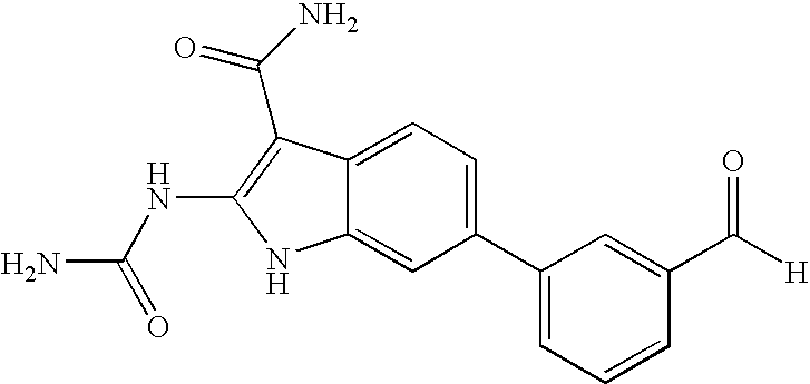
C1(C2=CC=CC(C([H])=O)=C2)=CC=C2C(=C1)NC(NC(N)=O)=C2C(=O)N
